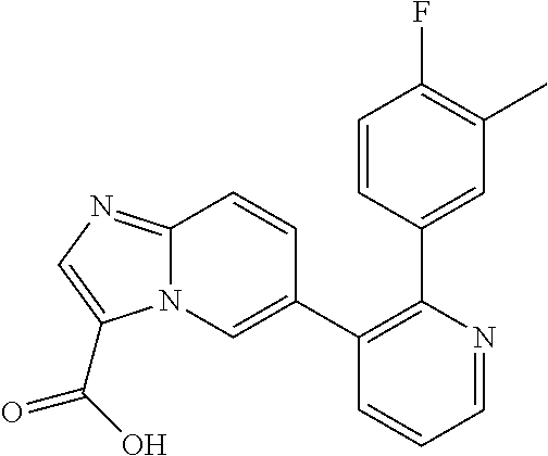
C1(C2=CN3C(=NC=C3C(O)=O)C=C2)=C(C2=CC(C)=C(F)C=C2)N=CC=C1
